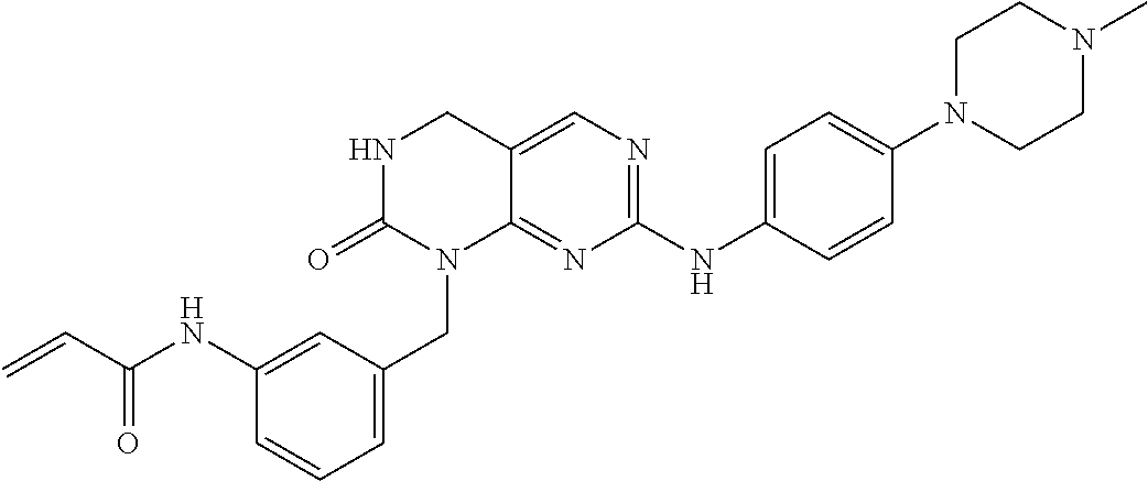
C=CC(=O)NC1=CC(CN2C3=NC(NC4=CC=C(N5CCN(C)CC5)C=C4)=NC=C3CNC2=O)=CC=C1
